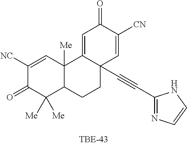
C1([NC])=CC2([Me])C(C([Me])([Me])C1=O)CCC1(C#CC3=NC=CN3)C2=CC(=O)C([CN])=C1
